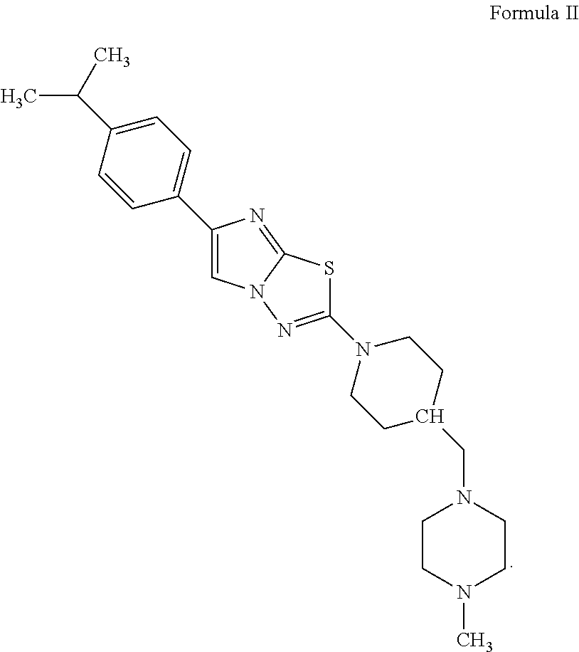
C1CN(C)CCN1CC1CCN(C2=NN3C(=NC(C4=CC=C(C(C)C)C=C4)=C3)S2)CC1
